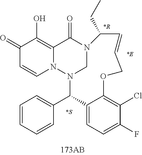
C1(=O)C=CN2C(=C1O)C(=O)N1CN2C(C2=CC=CC=C2)C2=CC=C(F)C(Cl)=C2OCC=CC1CC.[*S].[*E].[*R]
